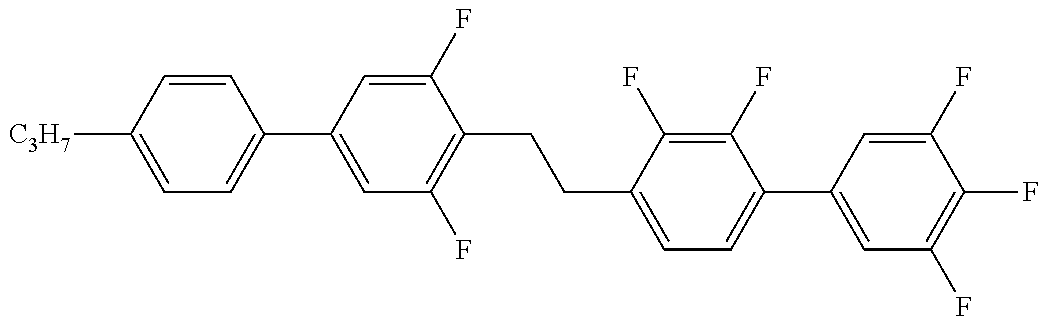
C1=C([C3H7])C=CC(C2=CC(F)=C(CCC3=CC=C(C4=CC(F)=C(F)C(F)=C4)C(F)=C3F)C(F)=C2)=C1
